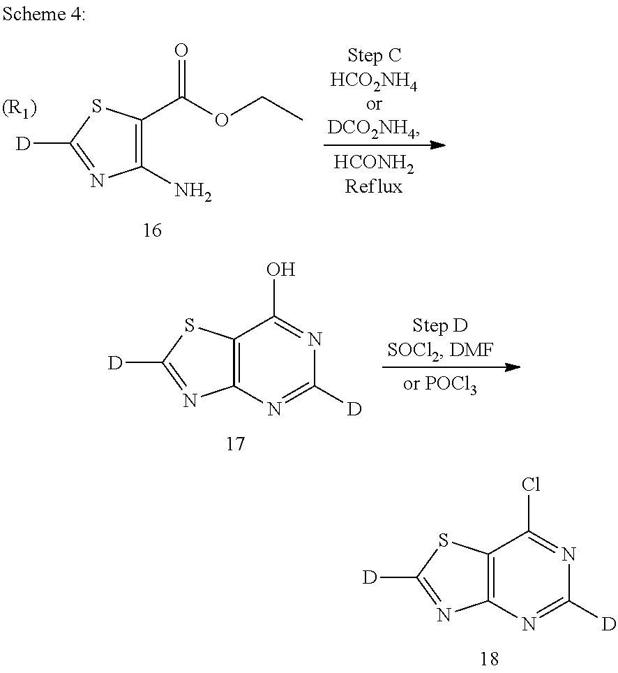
C12=C(SC([D])=N1)C(Cl)=NC([D])=N2.C1(N)=C(C(OCC)=O)SC([D])=N1.[(R1)].C12=C(SC([D])=N1)C(O)=NC([D])=N2
